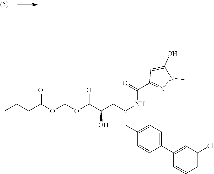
O(C(C(O)CC(CC1=CC=C(C2=CC(Cl)=CC=C2)C=C1)NC(C1=NN(C)C(O)=C1)=O)=O)COC(CCC)=O
